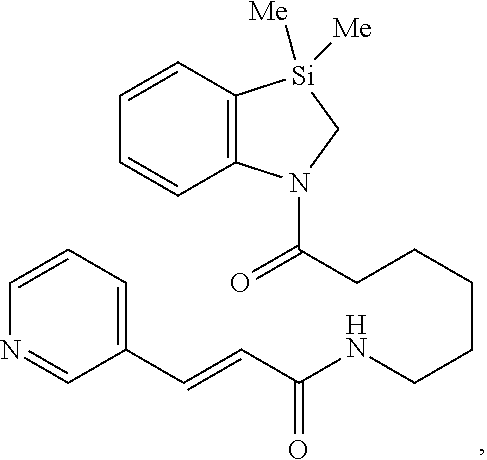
C12=C(C=CC=C1)[Si]([Me])([Me])CN2C(CCCCCNC(C=CC1=CC=CN=C1)=O)=O
